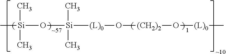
C[Si](C)(C)O[Si](C)(C)[(L)0]O[(CH2)2]O[(L)0]C
